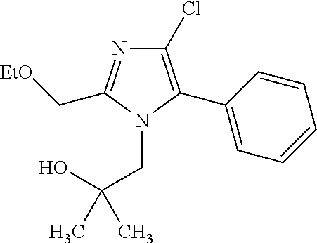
C1(Cl)=C(C2=CC=CC=C2)N(CC(O)(C)C)C(C[EtO])=N1
